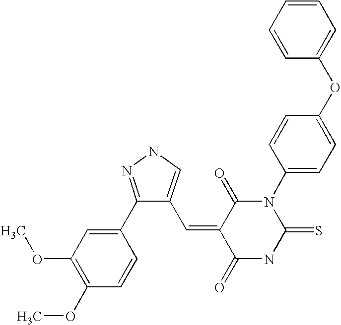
C1=CC=CC(OC2=CC=C(N3C(=O)C(=CC4=CNN=C4C4=CC(OC)=C(OC)C=C4)C(=O)NC3=S)C=C2)=C1
